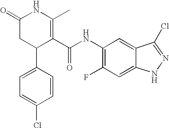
C1=C(C2C(C(NC3=C(F)C=C4C(=C3)C(Cl)=NN4)=O)=C(C)NC(=O)C2)C=CC(Cl)=C1
